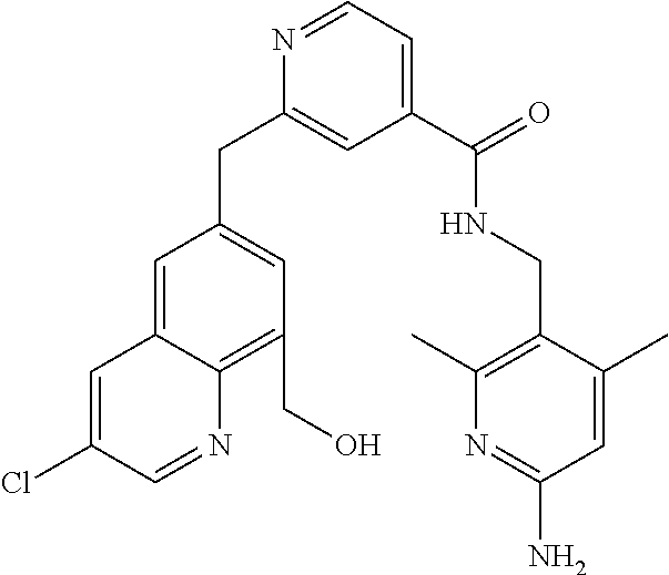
N1=CC=C(C(NCC2=C(C)N=C(N)C=C2C)=O)C=C1CC1=CC(CO)=C2C(=C1)C=C(Cl)C=N2
